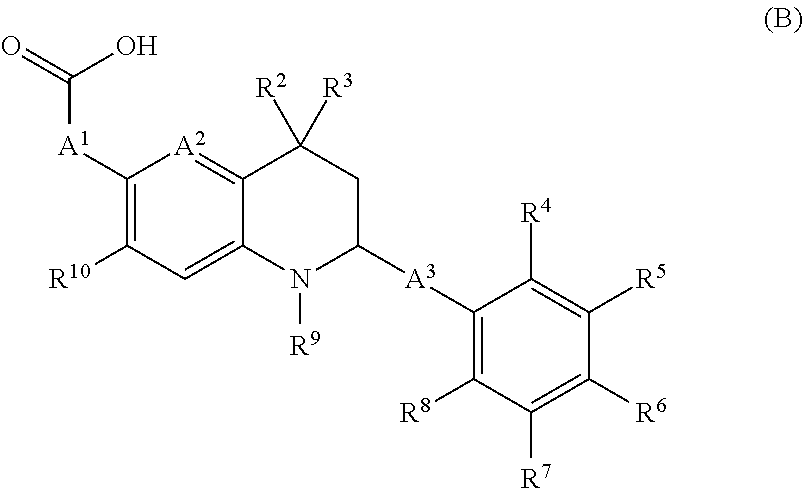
C1([A1]C(=O)O)=C([R10])C=C2C(=[A2]1)C([R2])([R3])CC([A3]C1=C([R8])C([R7])=C([R6])C([R5])=C1[R4])N2[R9]
